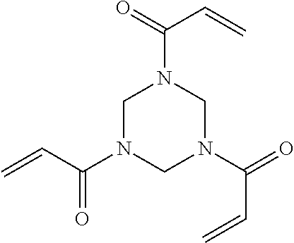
C(C=C)(N1CN(C(C=C)=O)CN(C(C=C)=O)C1)=O
